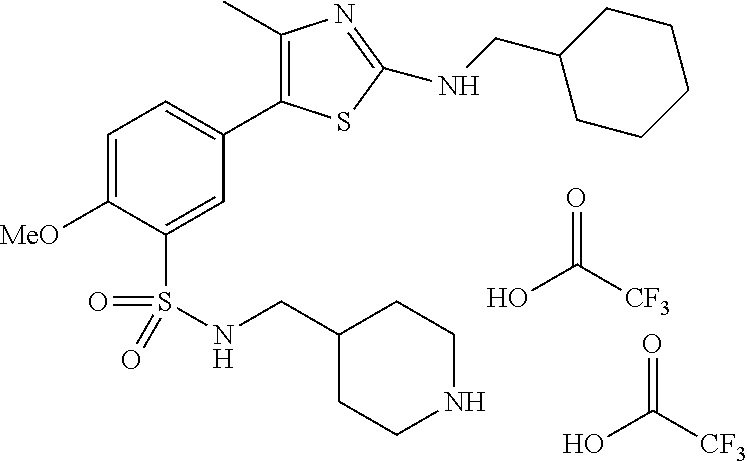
C1=C([MeO])C(S(NCC2CCNCC2)(=O)=O)=CC(C2=C(C)N=C(NCC3CCCCC3)S2)=C1.OC([CF3])=O.OC([CF3])=O
